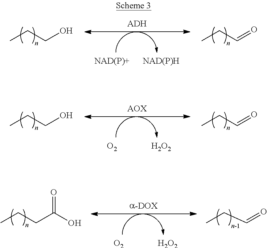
CCCO.[NAD(P)+].[NAD(P)H].[ADH].CCC=O.CCCO.[O2].[H2O2].[AOX].CCC=O.CCCC(O)=O.[O2].[H2O2].[a-DOX].CCC=O
